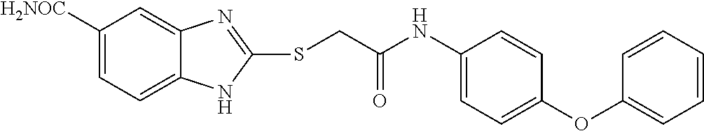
C1([H2NOC])=CC=C2C(=C1)N=C(SCC(NC1=CC=C(OC3=CC=CC=C3)C=C1)=O)N2
